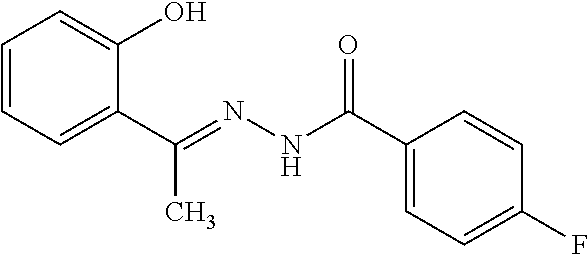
C1=CC=C(C(=NNC(C2=CC=C(F)C=C2)=O)C)C(O)=C1
